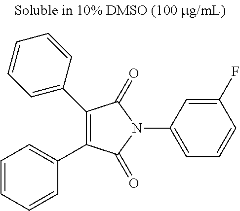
C1(C2=CC=CC=C2)=C(C2=CC=CC=C2)C(=O)N(C2=CC=CC(F)=C2)C1=O
